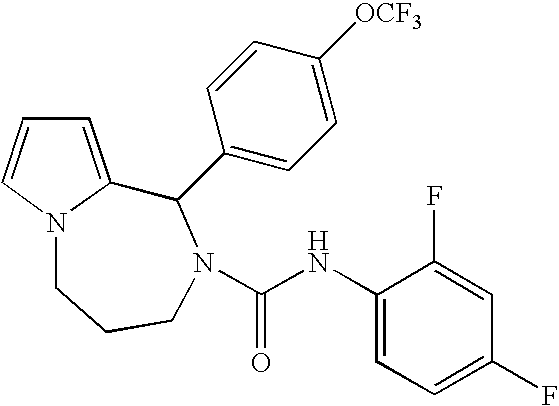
C1=C2N(C=C1)CCCN(C(NC1=CC=C(F)C=C1F)=O)C2C1=CC=C([OCF3])C=C1
